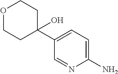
C1(N)=CC=C(C2(O)CCOCC2)C=N1
